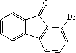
C1=CC=C2C(=C1)C(=O)C1=C2C=CC=C1Br
